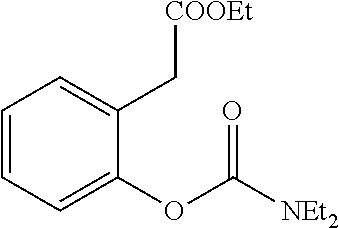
C1=CC=C(OC([NEt2])=O)C(C[COOEt])=C1
